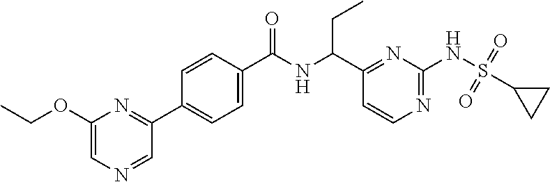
C1(C(NC(C2=CC=C(C3=NC(OCC)=CN=C3)C=C2)=O)CC)=NC(NS(=O)(=O)C2CC2)=NC=C1
